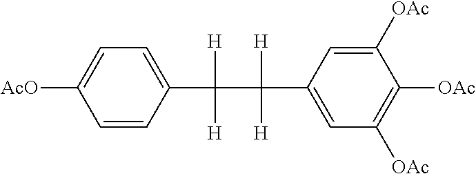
C(C1=CC([OAc])=C([OAc])C([OAc])=C1)(C([H])([H])C1=CC=C([AcO])C=C1)([H])[H]
